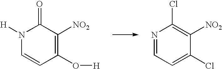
N1([H])C=CC(O[H])=C([NO2])C1=O.N1=CC=C(Cl)C([NO2])=C1Cl
